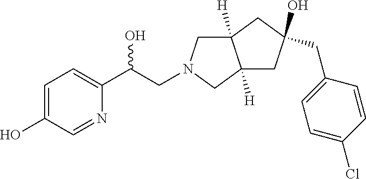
C(C(C1=CC=C(O)C=N1)O)N1CC2([H])C([H])(C1)CC(CC1=CC=C(Cl)C=C1)(O)C2
